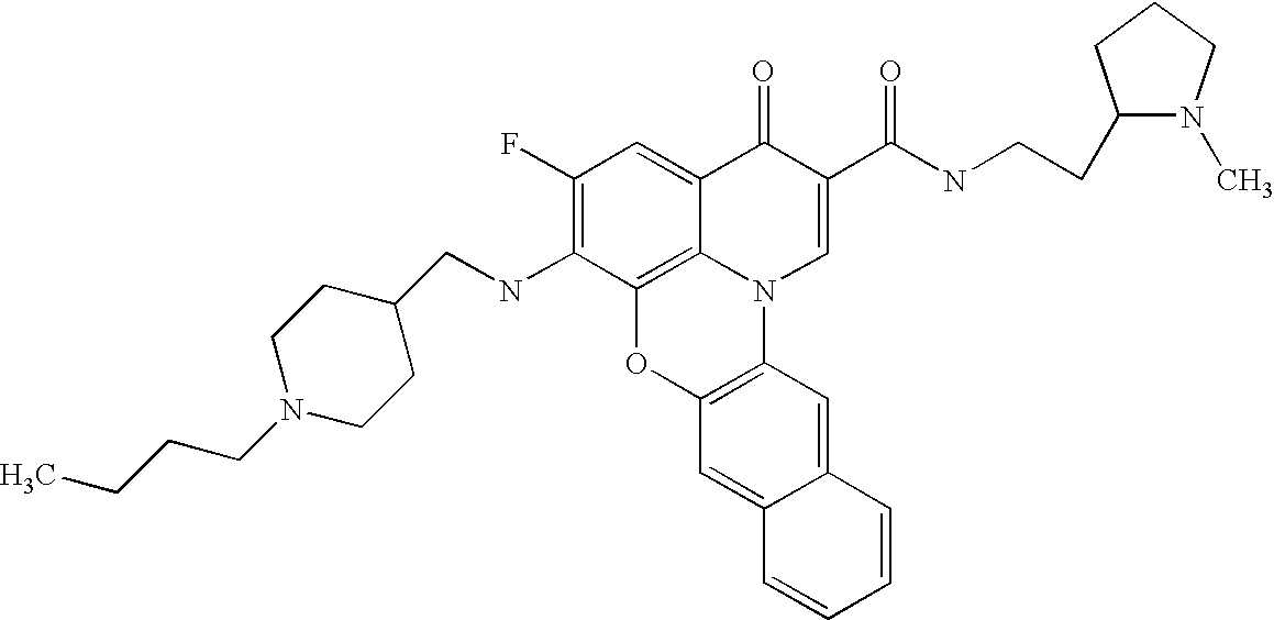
C1(F)=C(NCC2CCN(CCCC)CC2)C2=C3C(=C1)C(=O)C(C(=O)NCCC1N(C)CCC1)=CN3C1=C(O2)C=C2C(=C1)C=CC=C2
